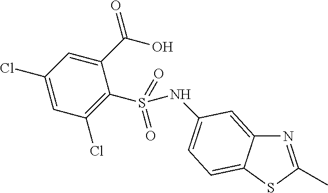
N1=C(C)SC2=CC=C(NS(C3=C(Cl)C=C(Cl)C=C3C(=O)O)(=O)=O)C=C12
